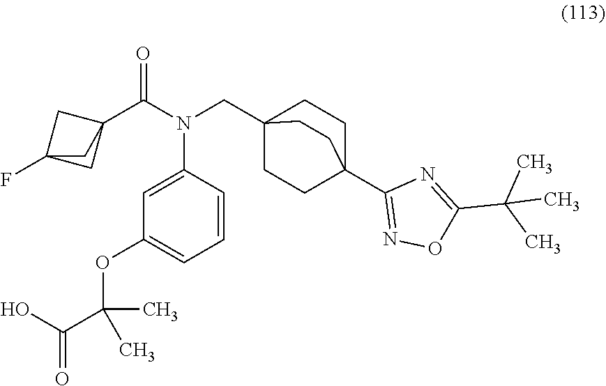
C1=C(N(CC23CCC(C4=NOC(C(C)(C)C)=N4)(CC2)CC3)C(C23CC(F)(C2)C3)=O)C=CC=C1OC(C(=O)O)(C)C
